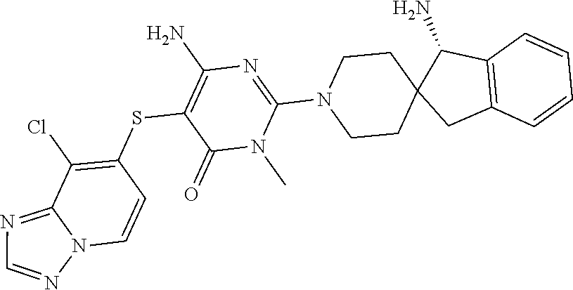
N1(C)C(N2CCC3(C(N)C4=C(C=CC=C4)C3)CC2)=NC(N)=C(SC2=C(Cl)C3=NC=NN3C=C2)C1=O
